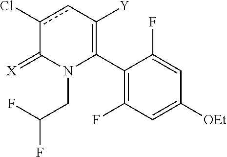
C1(C2=C([Y])cc(Cl)C(=[X])N2CC(F)F)=C(F)C=C([OEt])C=C1F
